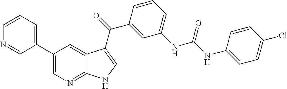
C1(C2=CC=CN=C2)=CN=C2C(=C1)C(C(=O)C1=CC(NC(NC3=CC=C(Cl)C=C3)=O)=CC=C1)=CN2
